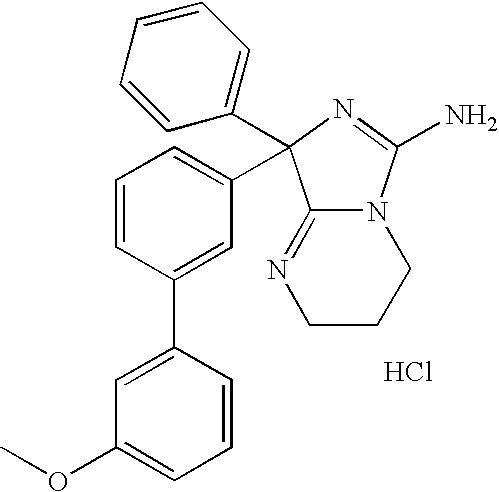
C1CCN2C(=N1)C(C1=CC=CC(C3=CC(OC)=CC=C3)=C1)(C1=CC=CC=C1)N=C2N.Cl
